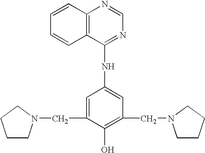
C12=C(C=CC=C1)N=CN=C2NC1=CC(CN2CCCC2)=C(O)C(CN2CCCC2)=C1
